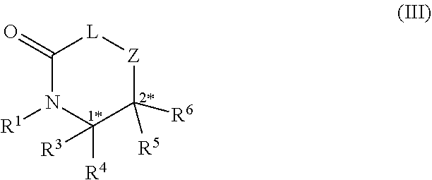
C1(=O)N([R1])C([R4])([R3])C([R6])([R5])[Z][L]1
